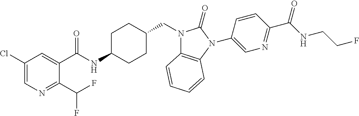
C1(Cl)=CN=C(C(F)F)C(C(NC2CCC(CN3C4=C(N(C5=CN=C(C(NCCF)=O)C=C5)C3=O)C=CC=C4)CC2)=O)=C1
